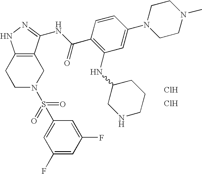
C1C2=C(CCN1S(C1=CC(F)=CC(F)=C1)(=O)=O)NN=C2NC(C1=C(NC2CNCCC2)C=C(N2CCN(C)CC2)C=C1)=O.Cl.Cl
